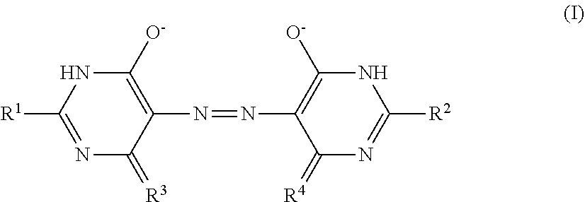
N1=C([R1])NC([O-])=C(N=NC2=C([O-])NC([R2])=NC2=[R4])C1=[R3]
